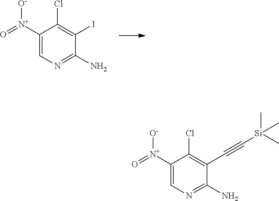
C1([N+]([O-])=O)=CN=C(N)C(I)=C1Cl.C1([N+]([O-])=O)=CN=C(N)C(C#C[Si](C)(C)C)=C1Cl
